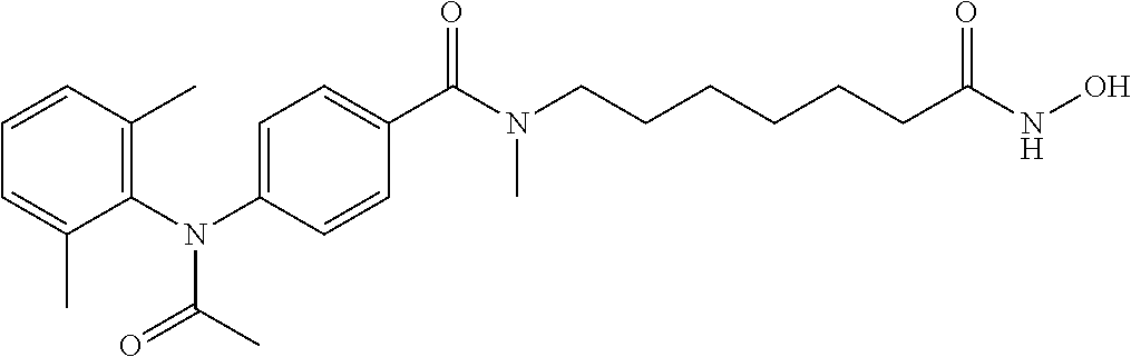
C(N(C1=C(C)C=CC=C1C)C1=CC=C(C(N(CCCCCCC(NO)=O)C)=O)C=C1)(C)=O
